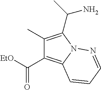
C1(C)=C(C(N)C)N2C(=C1C(=O)[EtO])C=CC=N2
